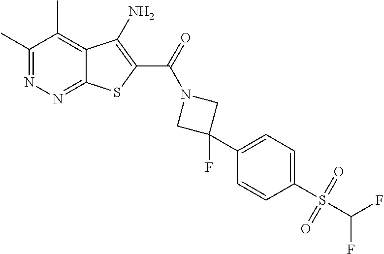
C1(C)=NN=C2C(=C1C)C(N)=C(C(=O)N1CC(F)(C3=CC=C(S(C(F)F)(=O)=O)C=C3)C1)S2
